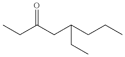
CCC(CC(CCC)CC)=O
